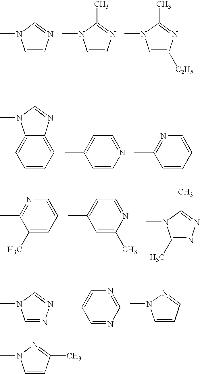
C1=CC(C)=NN1C.C1=CN=CN1C.C1=CN=C(C)N1C.C1=C([C2H5])N=C(C)N1C.C12=CC=CC=C1N=CN2C.C1=C(C)C=CN=C1.N1=C(C)C=CC=C1.N1=C(C)C(C)=CC=C1.C1=C(C)C=C(C)N=C1.C1(C)=NN=C(C)N1C.C1=NN=CN1C.C1=CC=NN1C.C1=NC=NC=C1C
